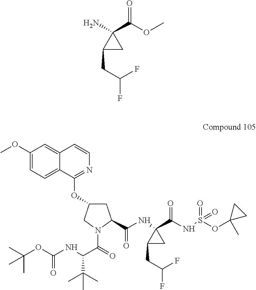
C1(C(OC)=O)(N)C(CC(F)F)C1.C12=CC=C(OC)C=C1C=CN=C2OC1CC(C(NC2(C(NS(OC3(C)CC3)(=O)=O)=O)C(CC(F)F)C2)=O)N(C(=O)C(NC(OC(C)(C)C)=O)C(C)(C)C)C1
